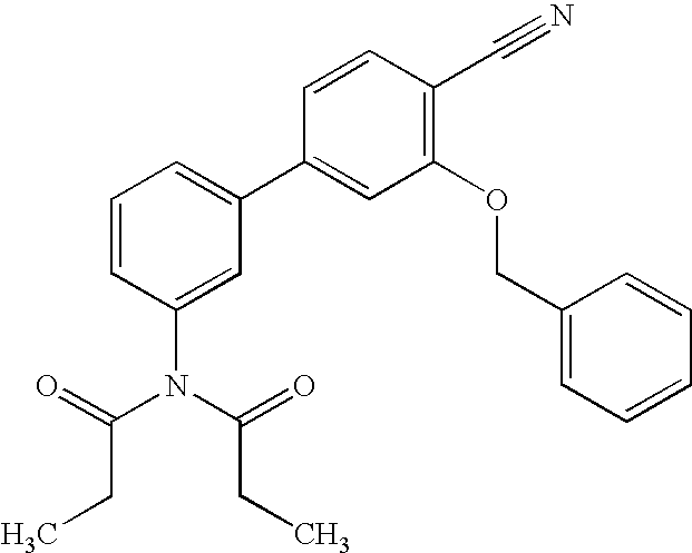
C1(C2=CC=CC(N(C(CC)=O)C(CC)=O)=C2)=CC(OCC2=CC=CC=C2)=C(C#N)C=C1
